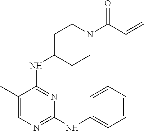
C1(C)=CN=C(NC2=CC=CC=C2)N=C1NC1CCN(C(C=C)=O)CC1
